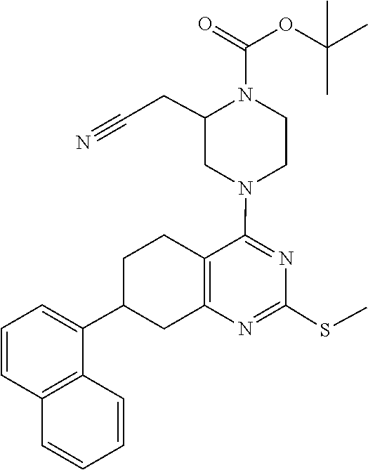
C1(SC)=NC2=C(C(N3CCN(C(=O)OC(C)(C)C)C(CC#N)C3)=N1)CCC(C1=CC=CC3=C1C=CC=C3)C2
